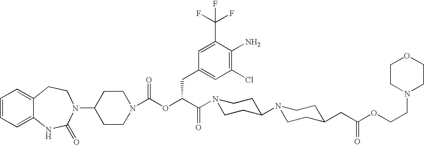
C1(N2C(=O)NC3=CC=CC=C3CC2)CCN(C(OC(C(N2CCC(N3CCC(CC(OCCN4CCOCC4)=O)CC3)CC2)=O)CC2=CC(Cl)=C(N)C(C(F)(F)F)=C2)=O)CC1
